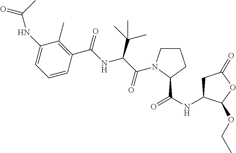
C1(NC(C)=O)=CC=CC(C(=O)NC(C(C)(C)C)C(=O)N2CCCC2C(NC2CC(=O)OC2OCC)=O)=C1C
